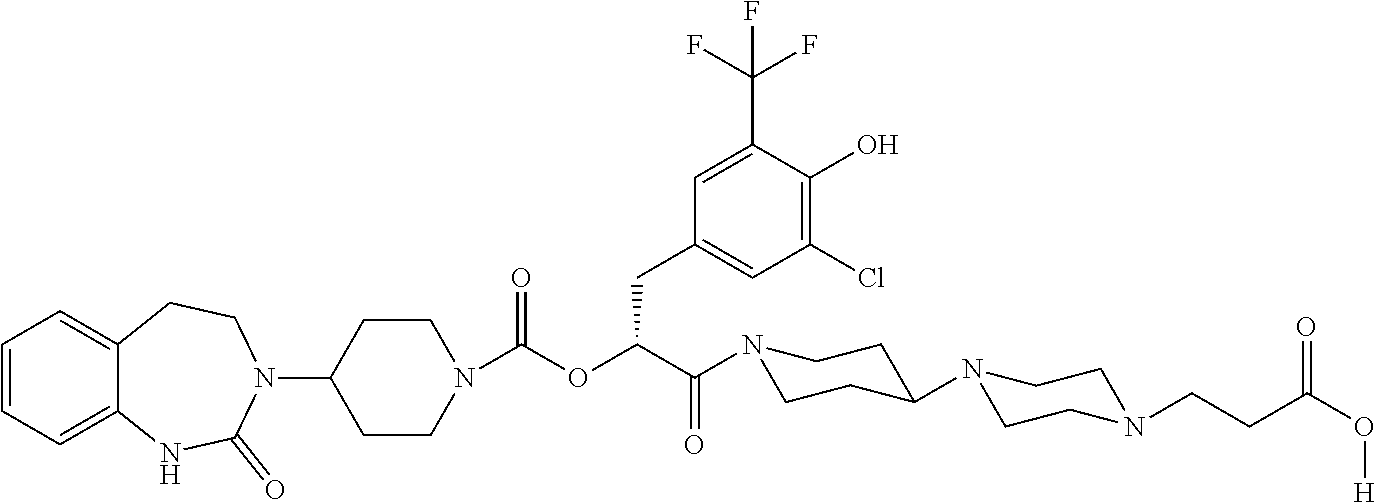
C1=CC=C2C(=C1)CCN(C1CCN(C(OC(CC3=CC(Cl)=C(O)C(C(F)(F)F)=C3)C(=O)N3CCC(N4CCN(CCC(O[H])=O)CC4)CC3)=O)CC1)C(=O)N2
